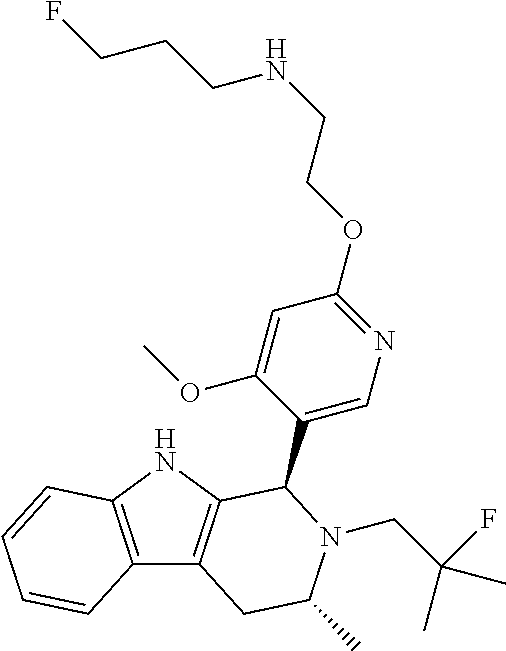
C12=C(NC3=C1CC(C)N(CC(F)(C)C)C3C1=CN=C(OCCNCCCF)C=C1OC)C=CC=C2
